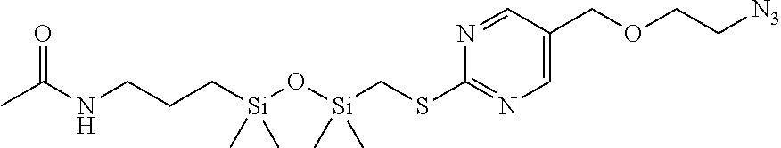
CC(NCCC[Si](O[Si](CSC1=NC=C(COCC[N3])C=N1)(C)C)(C)C)=O
